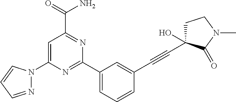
N1=CC=CN1C1=CC(C(=O)N)=NC(C2=CC=CC(C#CC3(O)CCN(C)C3=O)=C2)=N1
